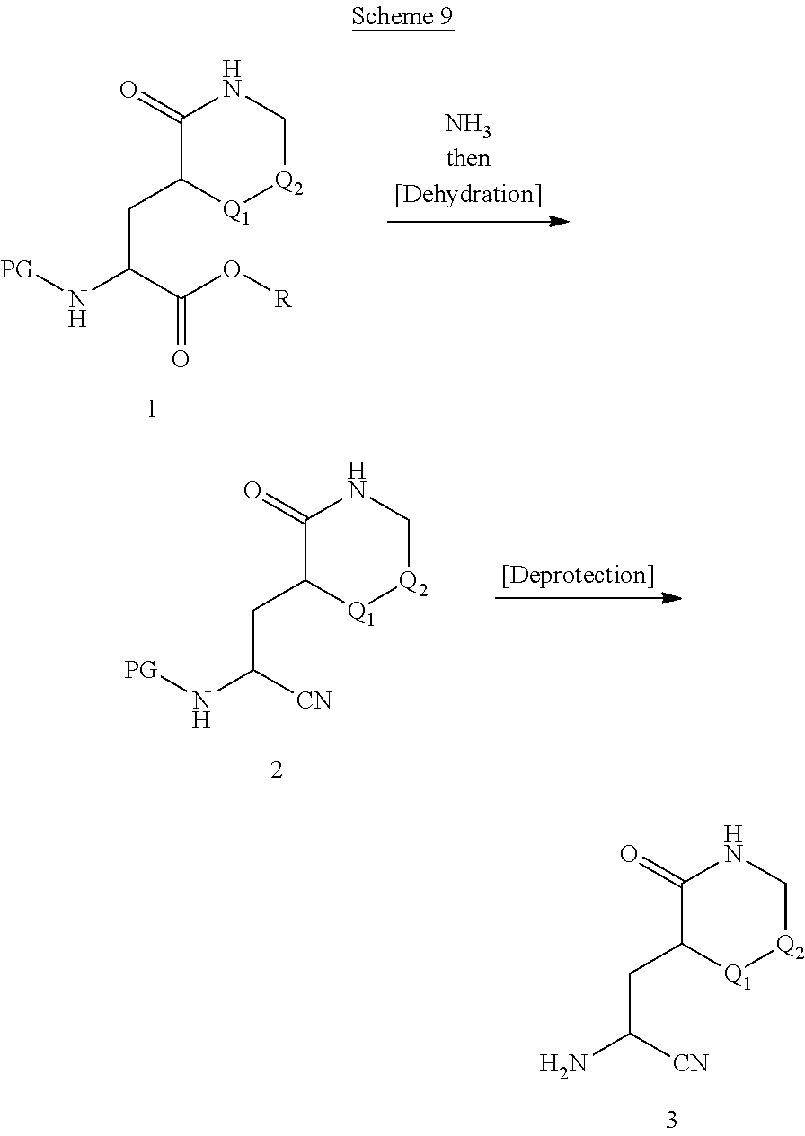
[PG]NC(C(O[R])=O)CC1[Q1][Q2]CNC1=O.[PG]NC([CN])CC1[Q1][Q2]CNC1=O.NC([CN])CC1[Q1][Q2]CNC1=O
